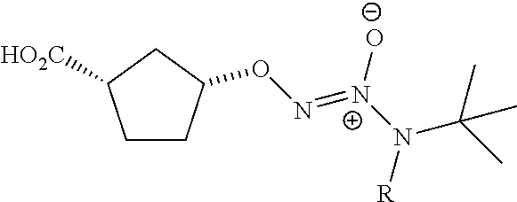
C1CC(ON=[N+](N(C(C)(C)C)[R])[O-])CC1[HO2C]
